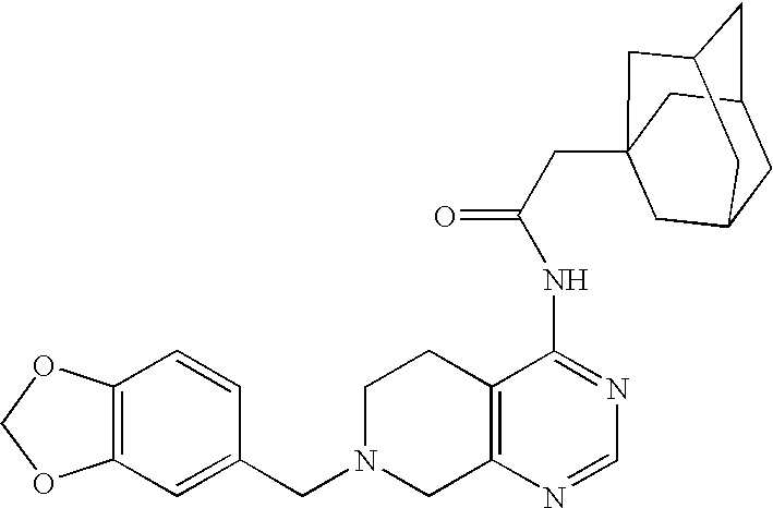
C1N(CC2=CC3=C(C=C2)OCO3)CC2=C(C1)C(NC(=O)CC13CC4CC(CC(C1)C4)C3)=NC=N2
